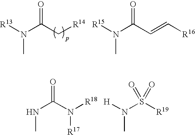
[R13]N(C(C[R14])=O)C.[R15]N(C(C=C[R16])=O)C.N(C(N([R18])[R17])=O)C.N(S([R19])(=O)=O)([H])C
